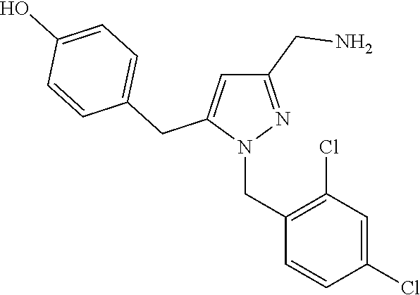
N1(CC2=C(Cl)C=C(Cl)C=C2)N=C(CN)C=C1CC1=CC=C(O)C=C1
